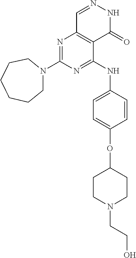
N1=C(N2CCCCCC2)N=C(NC2=CC=C(OC3CCN(CCO)CC3)C=C2)C2=C1C=NNC2=O
